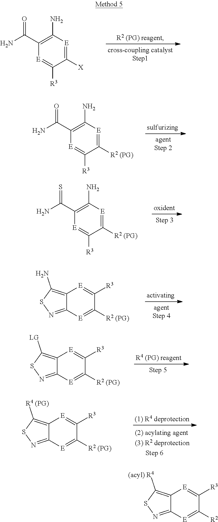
C1([X])=[E]C(N)=C(C(N)=O)[E]=C1[R3].C1([R2 (PG)])=[E]C(N)=C(C(N)=O)[E]=C1[R3].C1([R2 (PG)])=[E]C(N)=C(C(N)=S)[E]=C1[R3].C12=C(N)SN=C1[E]=C([R2 (PG)])C([R3])=[E]2.C12=C([LG])SN=C1[E]=C([R2 (PG)])C([R3])=[E]2.C12=C([R4 (PG)])SN=C1[E]=C([R2 (PG)])C([R3])=[E]2.C12=C([(acyl) R4])SN=C1[E]=C([R2])C([R3])=[E]2
